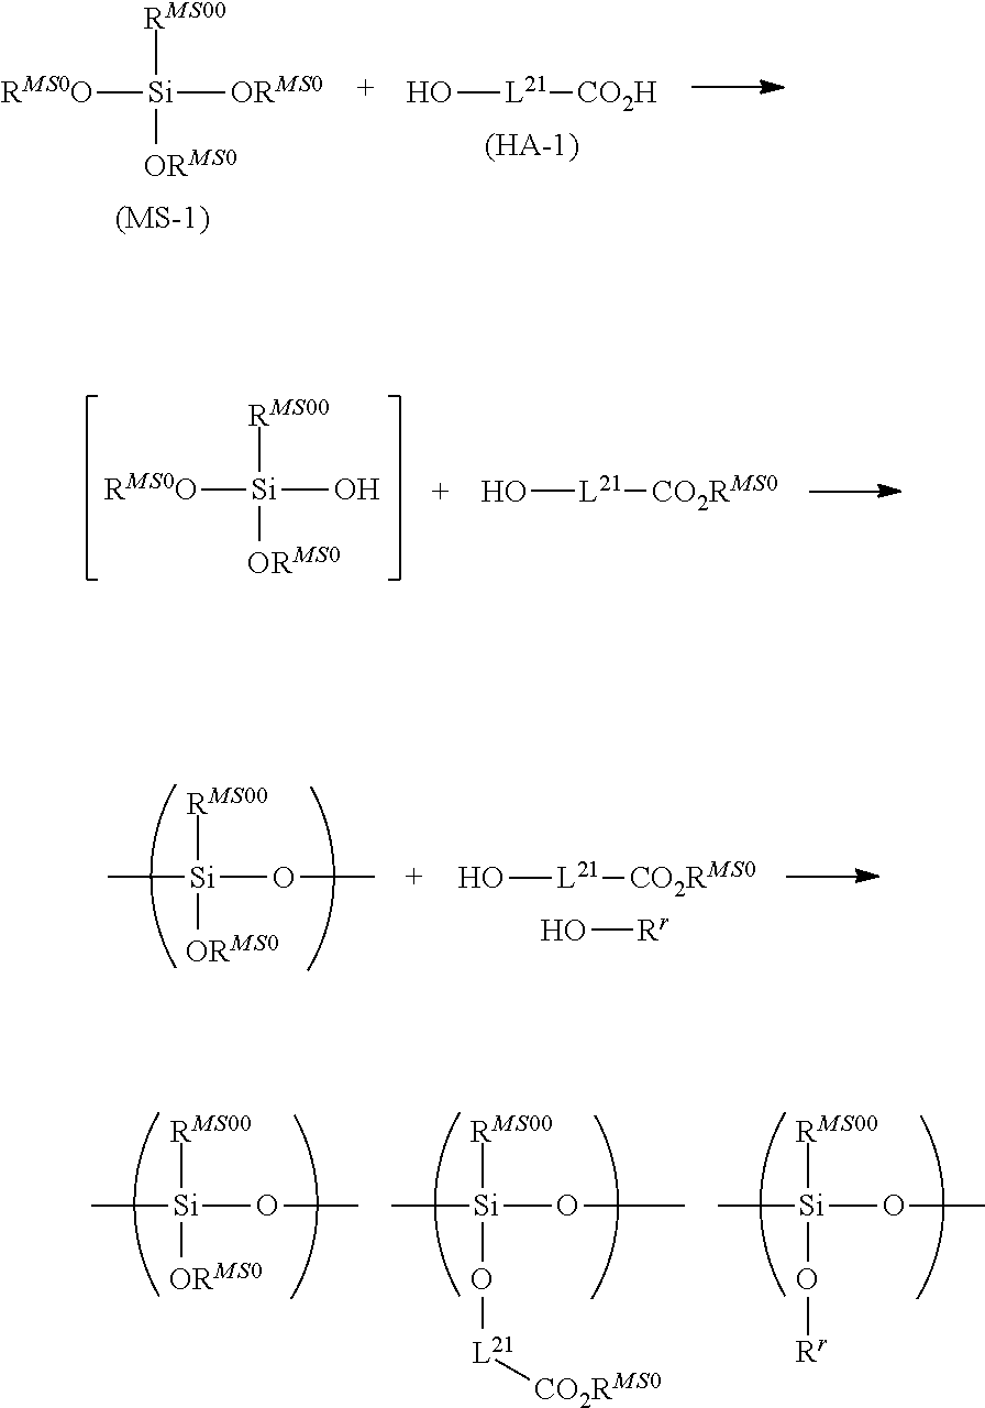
[Si]([RMS0O])([RMS00])([ORMS0])[ORMS0].[(MS-1)].[L21](O)[CO2H].[(HA-1)].[Si]([RMS0O])([RMS00])(O)[ORMS0].[L21](O)[CO2RMS0].[Si](C)([RMS00])(OC)[ORMS0].[L21](O)[CO2RMS0].O[Rr].[Si](C)([RMS00])(OC)[ORMS0].[Si](C)([RMS00])(OC)O[L21][CO2RMS0].[Si](C)([RMS00])(OC)O[Rr]
